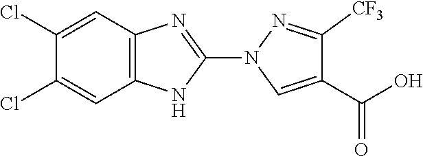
C1(Cl)=CC2=C(C=C1Cl)NC(N1C=C(C(O)=O)C([CF3])=N1)=N2
